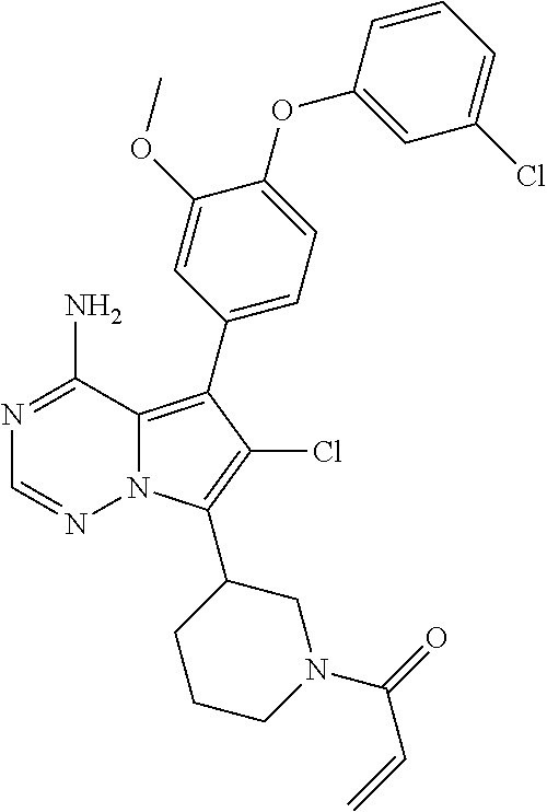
N1=C(N)C2=C(C3=CC=C(OC4=CC(Cl)=CC=C4)C(OC)=C3)C(Cl)=C(C3CCCN(C(=O)C=C)C3)N2N=C1
